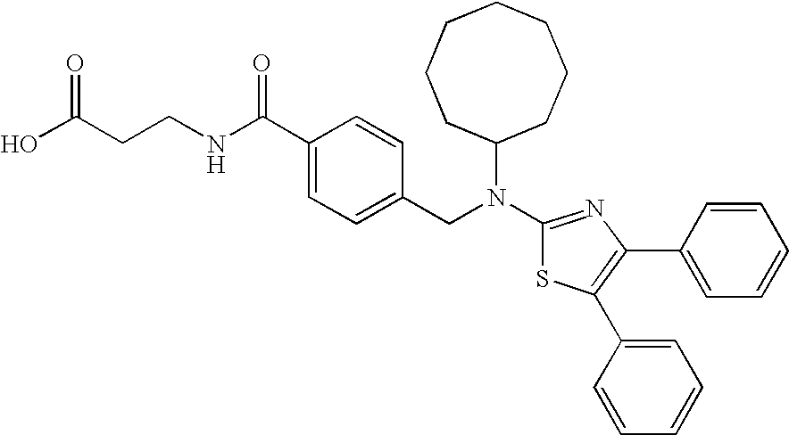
C(CCNC(C1=CC=C(CN(C2CCCCCCC2)C2=NC(C3=CC=CC=C3)=C(C3=CC=CC=C3)S2)C=C1)=O)(O)=O
